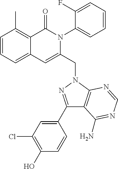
C1=CC=C2C(=C1C)C(=O)N(C1=CC=CC=C1F)C(CN1C3=C(C(C4=CC(Cl)=C(O)C=C4)=N1)C(N)=NC=N3)=C2
